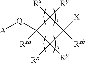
C1([Q][A])([Rza])C([Rx])([Ry])C([X])([Rzb])C1([Rx])[Ry]
